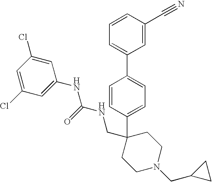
C1=C(Cl)C=C(NC(NCC2(C3=CC=C(C4=CC=CC(C#N)=C4)C=C3)CCN(CC3CC3)CC2)=O)C=C1Cl
